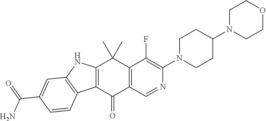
C12=C(C(=O)C3=C(C1(C)C)C(F)=C(N1CCC(N4CCOCC4)CC1)N=C3)C1=C(N2)C=C(C(=O)N)C=C1
